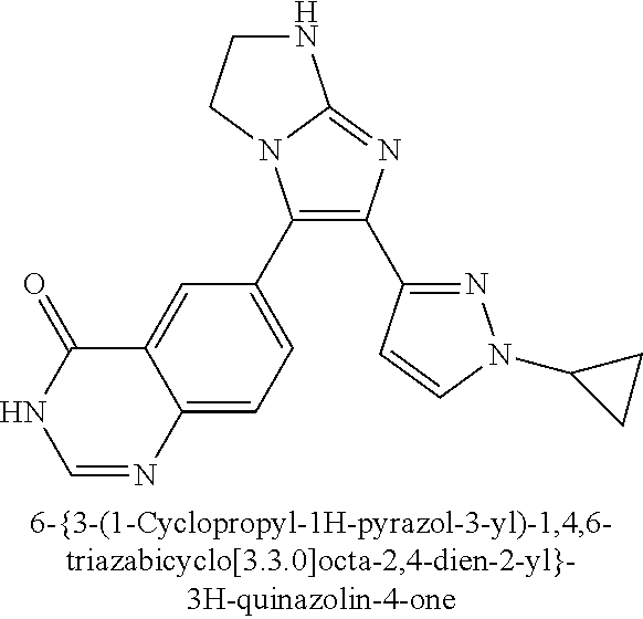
C1(C2=CC=C3C(=C2)C(=O)NC=N3)=C(C2=NN(C3CC3)C=C2)N=C2N1CCN2
